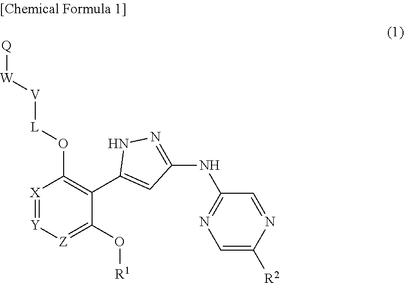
[Q][W][V][L]OC1=C(C2=CC(NC3=NC=C([R2])N=C3)=NN2)C(O[R1])=[Z][Y]=[X]1
